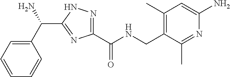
C1(C(C2=NC(C(NCC3=C(C)C=C(N)N=C3C)=O)=NN2)N)=CC=CC=C1
